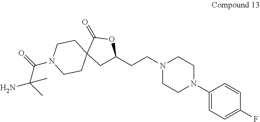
N1(CCC2CC3(C(=O)O2)CCN(C(C(C)(C)N)=O)CC3)CCN(C2=CC=C(F)C=C2)CC1
